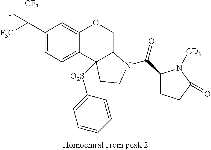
C1(C([CF3])([F3C])F)=CC=C2C(=C1)OCC1C2([O2S]C2=CC=CC=C2)CCN1C(C1CCC(=O)N1[CD3])=O
